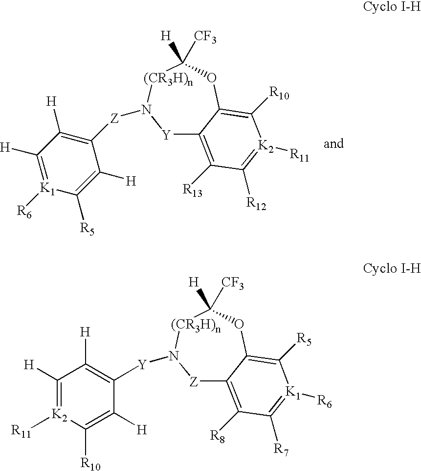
C1([H])=[K1]([R6])C([R5])=C([H])C([Z]N2[Y]C3=C([R13])C([R12])=[K2]([R11])C([R10])=C3OC([CF3])([H])[(CR3H)n]2)=C1[H].[Y](N1[Z]C2=C([R8])C([R7])=[K1]([R6])C([R5])=C2OC([CF3])([H])[(CR3H)n]1)C1=C([H])C([H])=[K2]([R11])C([R10])=C1[H]
